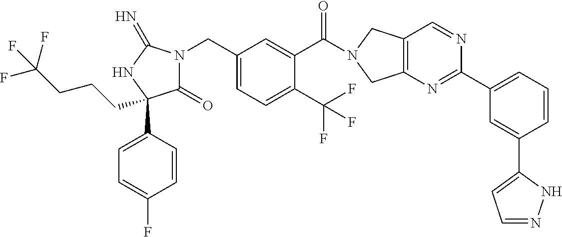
C(C1=CC=C(C(F)(F)F)C(C(=O)N2CC3=C(C2)N=C(C2=CC=CC(C4=CC=NN4)=C2)N=C3)=C1)N1C(=O)C(C2=CC=C(F)C=C2)(CCCC(F)(F)F)NC1=N
